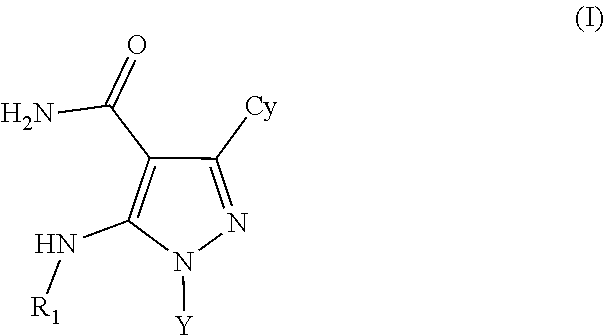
N1([Y])N=C([Cy])C(C(N)=O)=C1N[R1]
